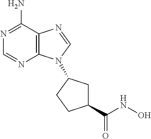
N1=C(N)C2=C(N=C1)N(C1CC(C(=O)NO)CC1)C=N2
